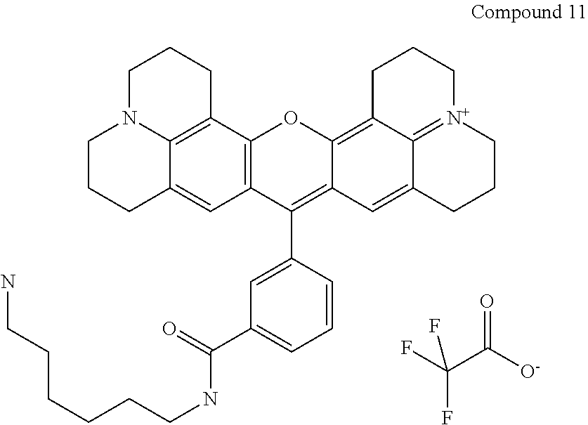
C(C([O-])=O)(F)(F)F.C1N2C3=C(CC1)C1=C(C=C3CCC2)C(C2=CC(C(NCCCCCCN)=O)=CC=C2)=C2C(=C3C4=[N+](CCC3)CCCC4=C2)O1
